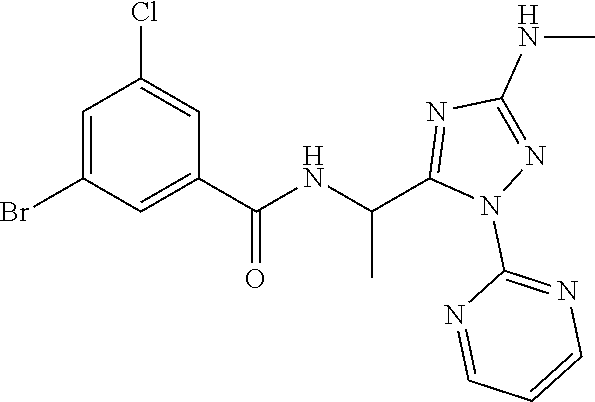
C1=C(Br)C=C(C(=O)NC(C)C2=NC(NC)=NN2C2=NC=CC=N2)C=C1Cl
